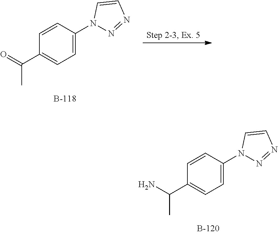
C1=C(N2N=NC=C2)C=CC(C(C)N)=C1.C1=C(N2N=NC=C2)C=CC(C(C)=O)=C1
